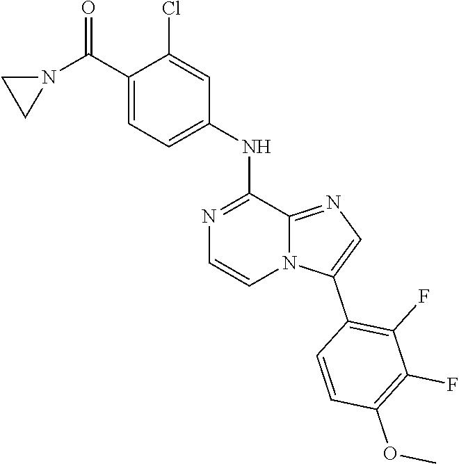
C1=C(NC2=NC=CN3C2=NC=C3C2=C(F)C(F)=C(OC)C=C2)C=C(Cl)C(C(N2CC2)=O)=C1
